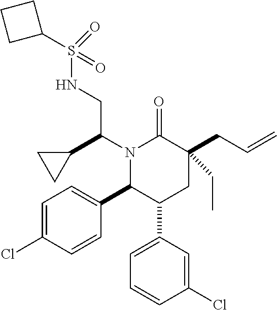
C1=C(Cl)C=CC(C2C(C3=CC=CC(Cl)=C3)CC(CC=C)(CC)C(=O)N2C(C2CC2)CNS(C2CCC2)(=O)=O)=C1
